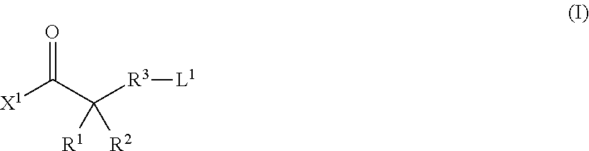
[X1]C(C([R3][L1])([R1])[R2])=O
